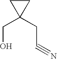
C1C(CO)(CC#N)C1
